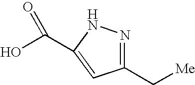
C1(C[Me])=NNC(C(O)=O)=C1
